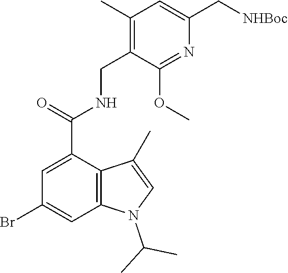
C(C1=C(C)C=C(C[NHBoc])N=C1OC)NC(=O)C1=CC(Br)=CC2=C1C(C)=CN2C(C)C
